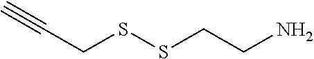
C(CSSCCN)#C
